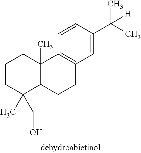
C1CC(C)(CO)C2C(C)(C1)C1=C(CC2)C=C(C(C)(C)[H])C=C1
